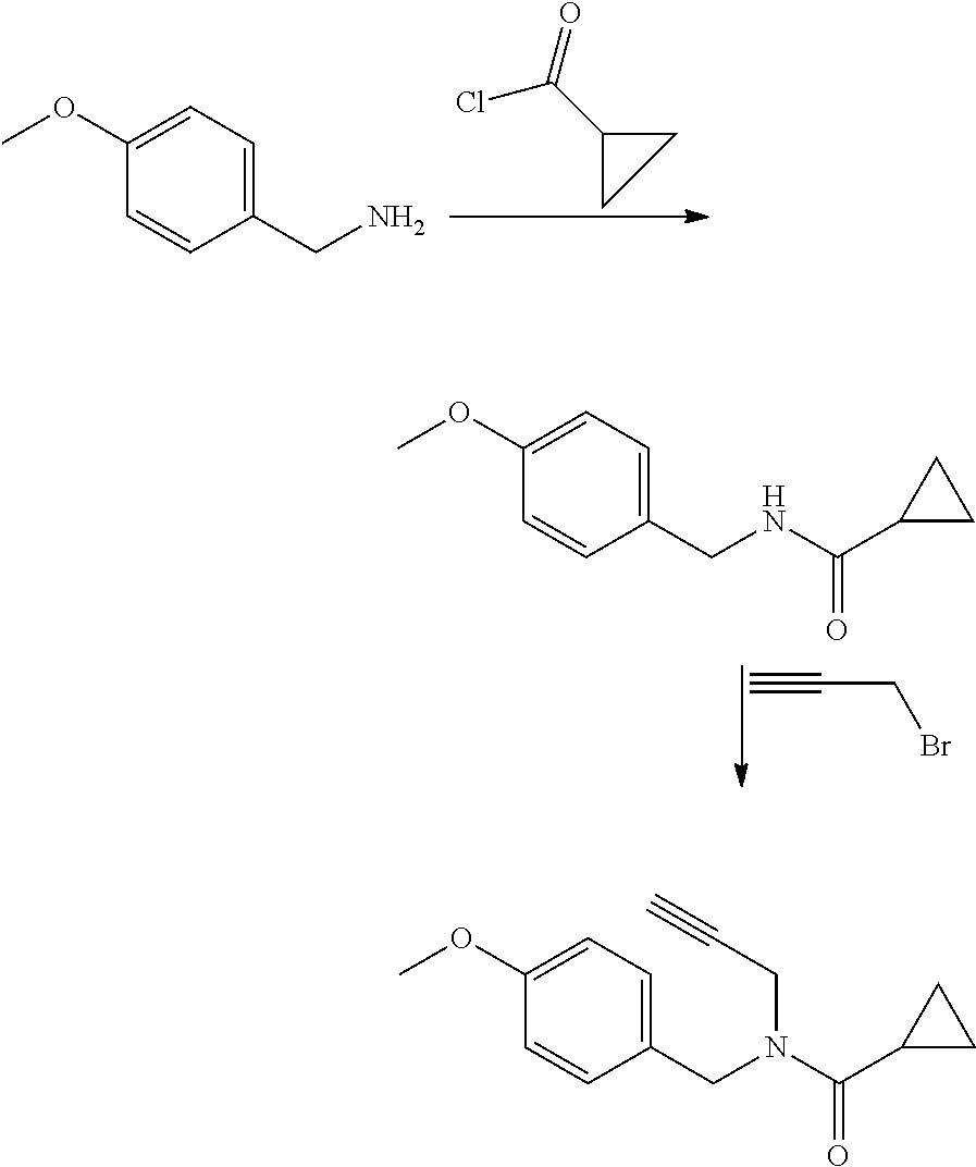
C#CCBr.C1(OC)=CC=C(CNC(C2CC2)=O)C=C1.C1(OC)=CC=C(CN)C=C1.C1(C(=O)Cl)CC1.C1(OC)=CC=C(CN(C(C2CC2)=O)CC#C)C=C1
